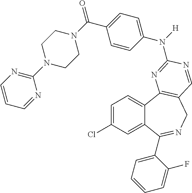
C1=C(Cl)C=C2C(=C1)C1=C(CN=C2C2=CC=CC=C2F)C=NC(N(C2=CC=C(C(N3CCN(C4=NC=CC=N4)CC3)=O)C=C2)[H])=N1
